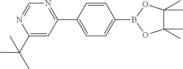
C1(C(C)(C)C)=CC(C2=CC=C(B3OC(C)(C)C(C)(C)O3)C=C2)=NC=N1
